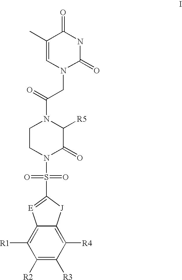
N1(CC(N2CCN(S(C3=[E]C4=C([R1])C([R2])=C([R3])C([R4])=C4[J]3)(=O)=O)C(=O)C2[R5])=O)C(=O)NC(=O)C(C)=C1
